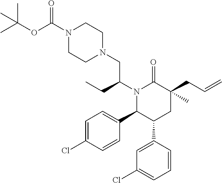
N1(C(CC)CN2CCN(C(OC(C)(C)C)=O)CC2)C(C2=CC=C(Cl)C=C2)C(C2=CC(Cl)=CC=C2)CC(CC=C)(C)C1=O
